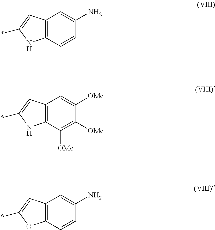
C12=C(C=C(*)N1)C=C(N)C=C2.C12=C(C=C(*)N1)C=C([OMe])C([OMe])=C2[OMe].C12=C(C=C(*)O1)C=C(N)C=C2
